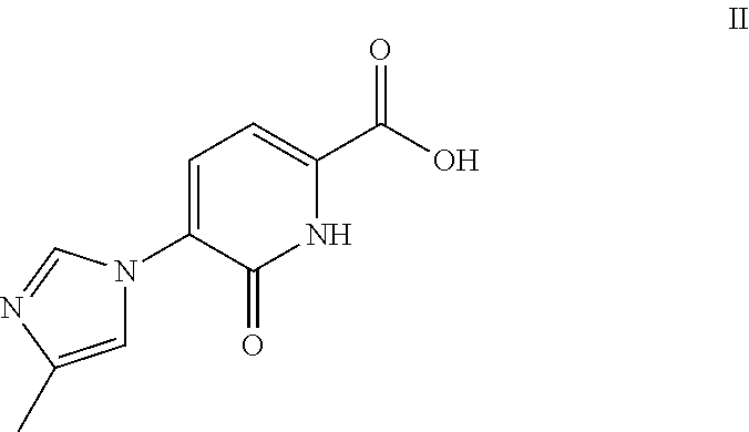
C1=C(N2C=C(C)N=C2)C(=O)NC(C(O)=O)=C1
